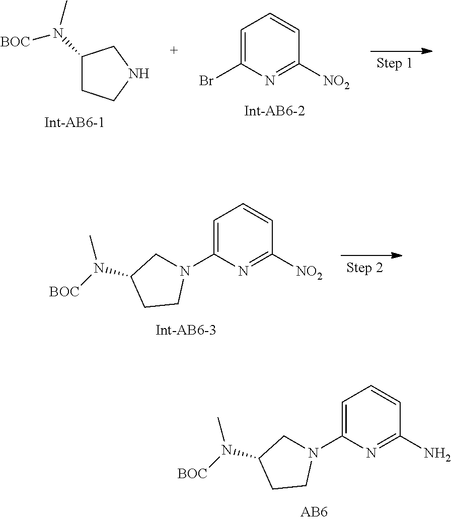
C1(Br)=CC=CC([NO2])=N1.CN([BOC])C1CCNC1.C1N(C2=CC=CC([NO2])=N2)CCC1N(C)[BOC].C1N(C2=CC=CC(N)=N2)CCC1N(C)[BOC]
